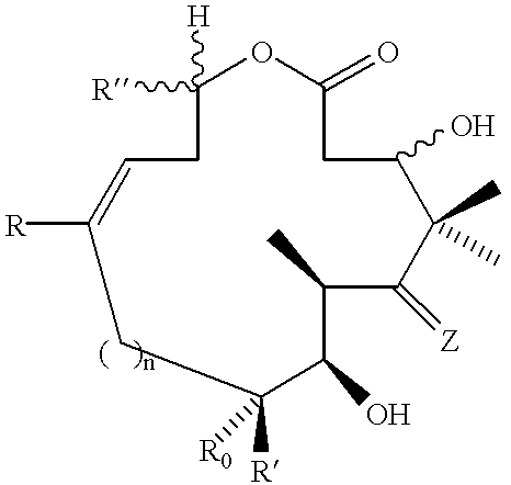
C1([R])([H])CC=C([R])CC([R])([R0])C(O)C(C)C(=[Z])C(C)(C)C(O)CC(=O)O1
